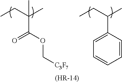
CCC(C)(C)C(OC[C3F7])=O.CCC(C)C1=CC=CC=C1.[(HR-14)]
